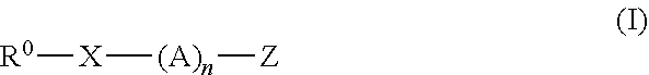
[R0][X][(A)n][Z]
